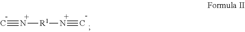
C#N[R1]N#C
